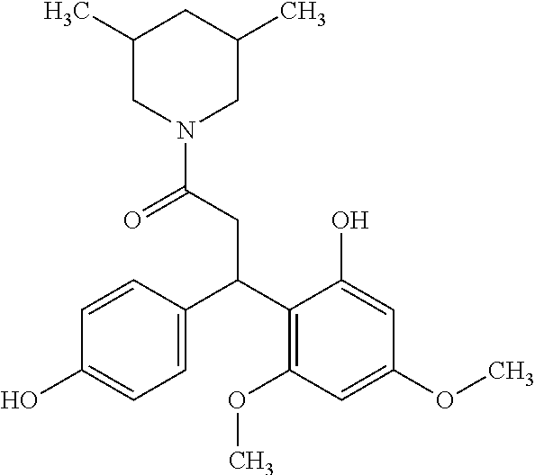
C1(C)CN(C(CC(C2=C(OC)C=C(OC)C=C2O)C2=CC=C(O)C=C2)=O)CC(C)C1
